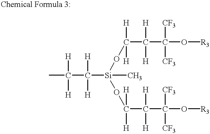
CC([H])([H])C([H])([H])[Si](OC([H])([H])C([H])([H])C([CF3])([CF3])O[R3])(C)OC([H])([H])C([H])([H])C([CF3])([CF3])O[R3]
